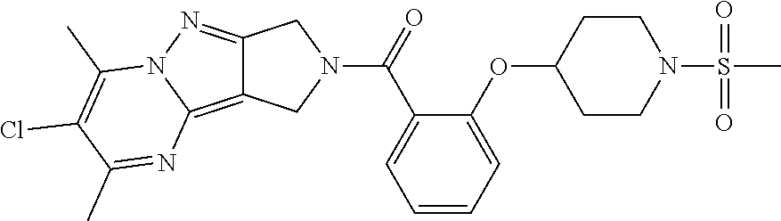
C12=NN3C(=C1CN(C(=O)C1=CC=CC=C1OC1CCN(S(=O)(=O)C)CC1)C2)N=C(C)C(Cl)=C3C
